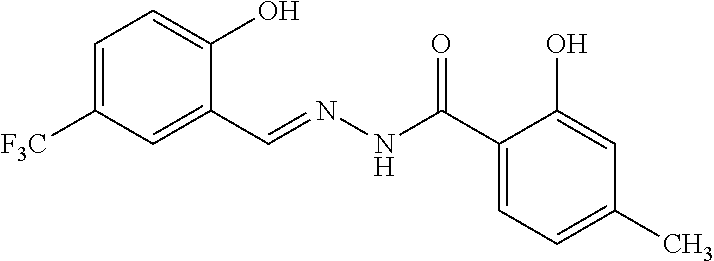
C1=C([F3C])C=C(C=NNC(C2=CC=C(C)C=C2O)=O)C(O)=C1
